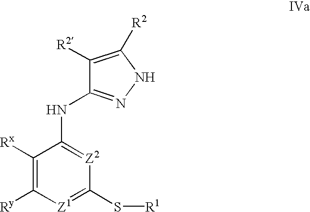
C1([Rx])=C([Ry])[Z1]=C(S[R1])[Z2]=C1NC1=NNC([R2])=C1[R2]
